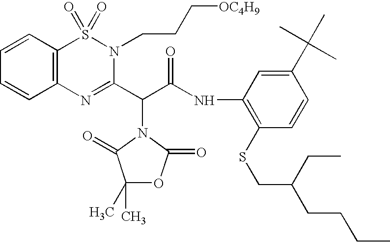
C1=CC2=C(C=C1)N=C(C(N1C(=O)C(C)(C)OC1=O)C(=O)NC1=C(SCC(CC)CCCC)C=CC(C(C)(C)C)=C1)N(CCC[OC4H9])S2(=O)=O
